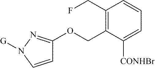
C1=CN([G])N=C1OCC1=C(CF)C=CC=C1[CONHBr]
